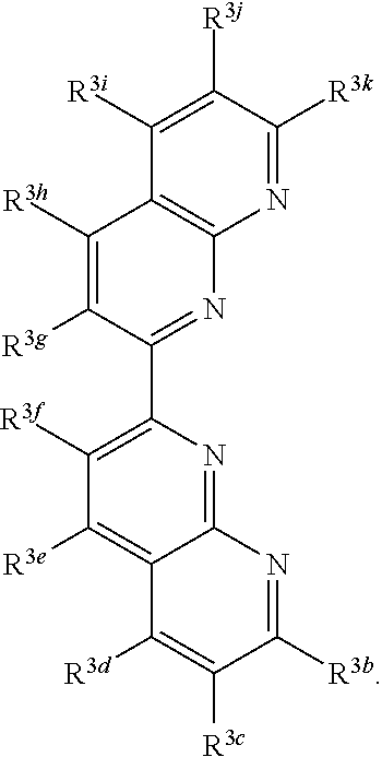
N1=C([R3k])C([R3j])=C([R3i])C2=C1N=C(C1=C([R3f])C([R3e])=C3C(=N1)N=C([R3b])C([R3c])=C3[R3d])C([R3g])=C2[R3h]
